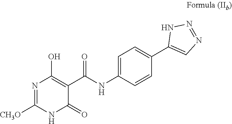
N1=C([CH3O])NC(=O)C(C(NC2=CC=C(C3=CN=NN3)C=C2)=O)=C1O
